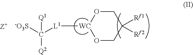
[-O3S]C([L1][WC]1OCC([Rf1])([Rf2])CO1)([Q1])[Q2]
